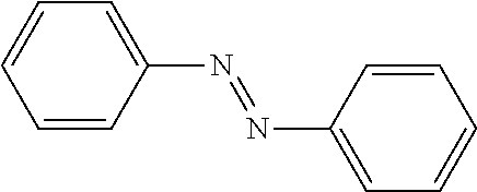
C1=C(N=NC2=CC=CC=C2)C=CC=C1
